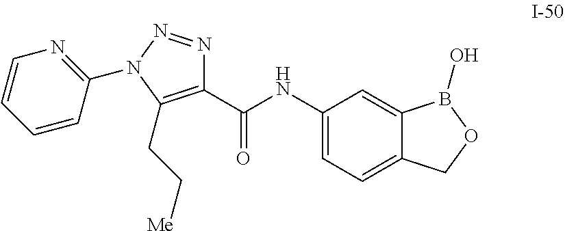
C1(C(NC2=CC=C3C(=C2)B(O)OC3)=O)=C(CC[Me])N(C2=NC=CC=C2)N=N1
